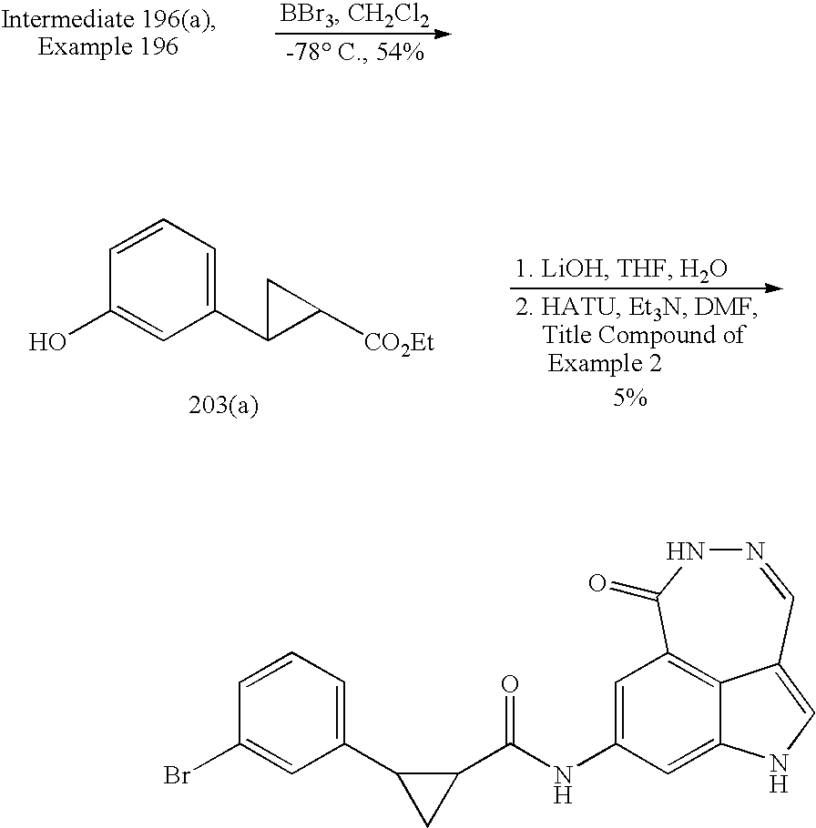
C1=CC=C(C2C([CO2Et])C2)C=C1O.C1=C(NC(C2C(C3=CC=CC(Br)=C3)C2)=O)C=C2NC=C3C2=C1C(=O)NN=C3
